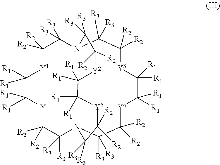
[R1]C1([R1])C([R1])([R1])[Y1]C([R2])([R2])C([R3])([R3])N2C([R3])([R3])C([R2])([R2])[Y3]C([R1])([R1])C([R1])([R1])[Y6]C([R2])([R2])C([R3])([R3])N(C([R3])([R3])C([R2])([R2])[Y4]1)C([R3])([R3])C([R2])([R2])[Y5]C([R1])([R1])C([R1])([R1])[Y2]C([R2])([R2])C2([R3])[R3]
